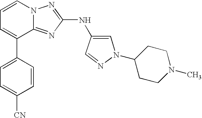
C1=CN2C(=NC(NC3=CN(C4CCN(C)CC4)N=C3)=N2)C(C2=CC=C([CN])C=C2)=C1
